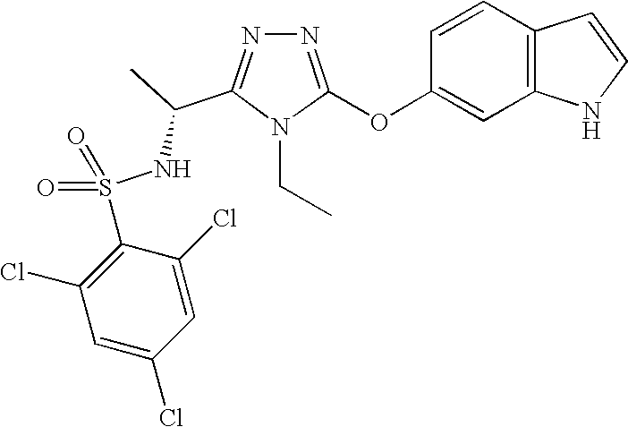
N1=C(OC2=CC3=C(C=C2)C=CN3)N(CC)C(C(NS(C2=C(Cl)C=C(Cl)C=C2Cl)(=O)=O)C)=N1
